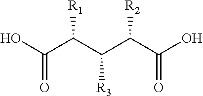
OC(C(C(C(C(O)=O)[R2])[R3])[R1])=O
